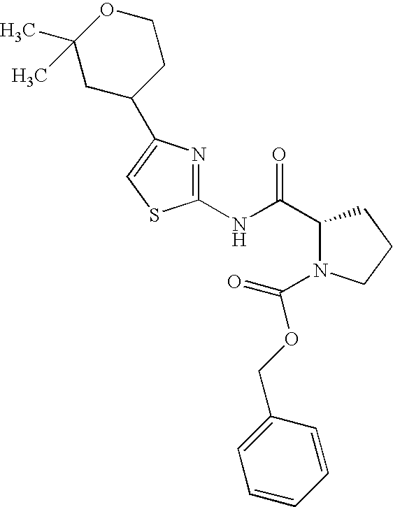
C1(NC(C2N(C(OCC3=CC=CC=C3)=O)CCC2)=O)=NC(C2CCOC(C)(C)C2)=CS1
